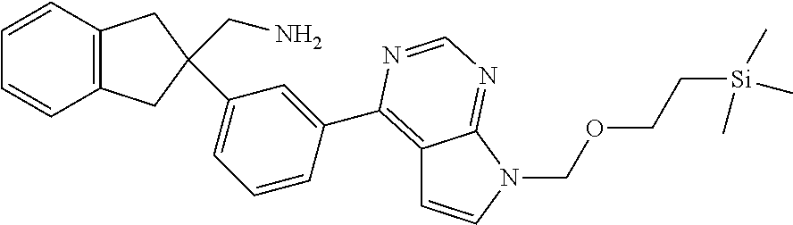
C12=C(CC(CN)(C3=CC=CC(C4=C5C=CN(COCC[Si](C)(C)C)C5=NC=N4)=C3)C1)C=CC=C2
